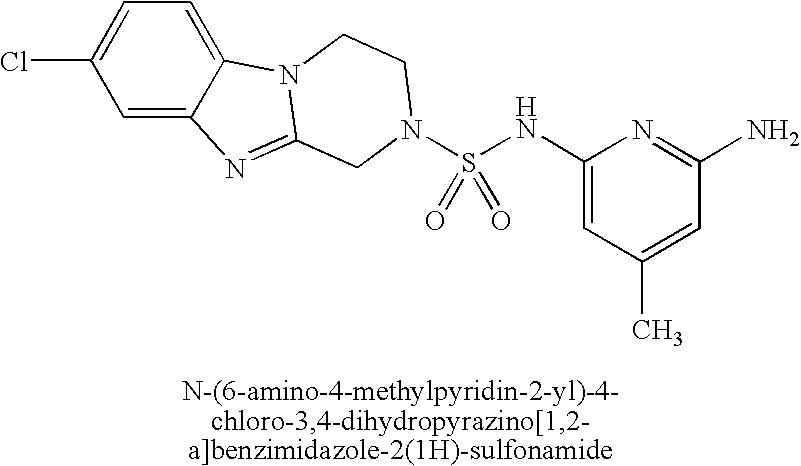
C1(Cl)=CC=C2C(=C1)N=C1N2CCN(S(NC2=CC(C)=CC(N)=N2)(=O)=O)C1
